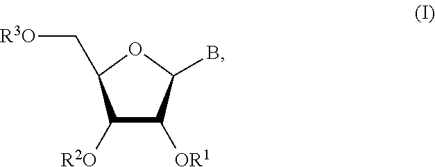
C1([R2O])C([OR1])C(B)OC1C[R3O]
